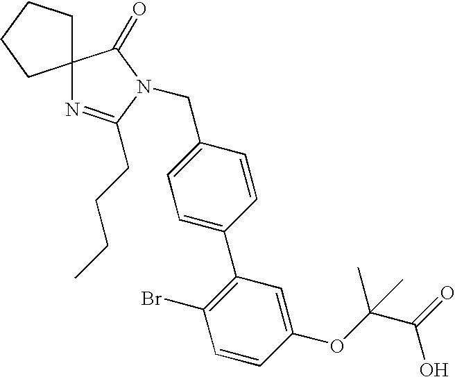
C12(N=C(CCCC)N(CC3=CC=C(C4=C(Br)C=CC(OC(C(=O)O)(C)C)=C4)C=C3)C1=O)CCCC2
